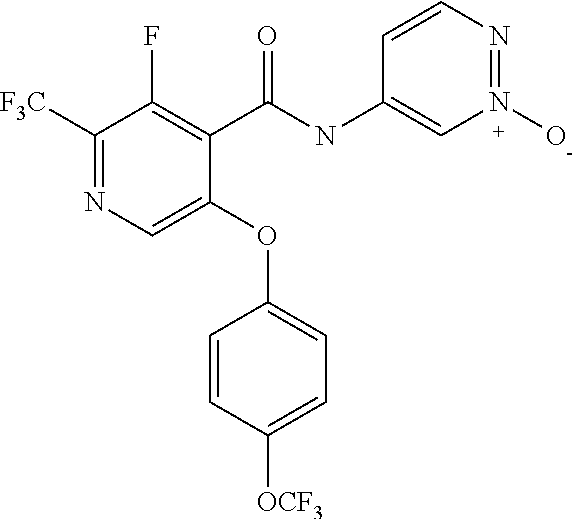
C1(C(NC2=CN(O)=NC=C2)=O)=C(F)C([F3C])=NC=C1OC1=CC=C([OCF3])C=C1
